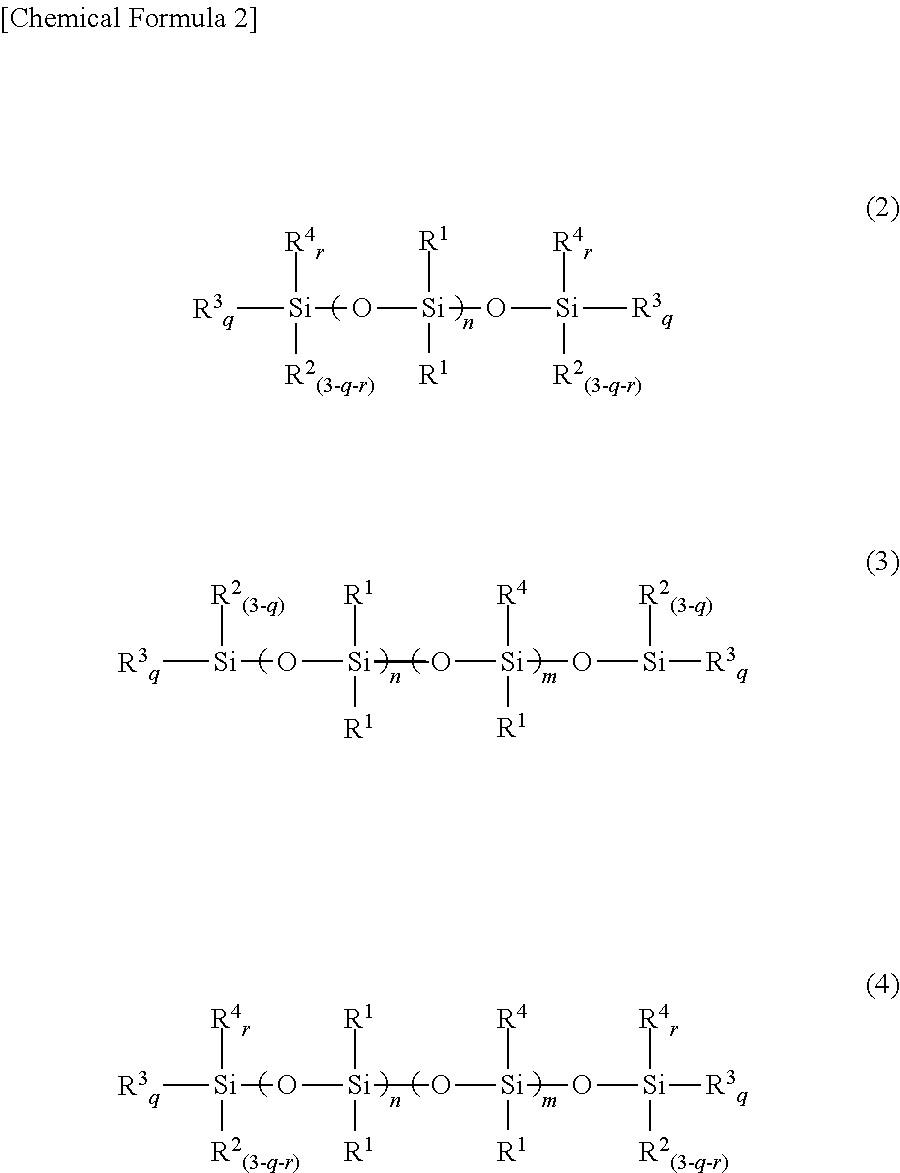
[R3q][Si](O[Si](O[Si]([R3q])([R2(3-q-r)])[R4r])([R1])[R1])([R2(3-q-r)])[R4r].[R3q][Si]([R2(3-q)])O[Si](O[Si](O[Si]([R3q])[R2(3-q)])([R4])[R1])(C)([R1])[R1].[R3q][Si]([R4r])(O[Si](O[Si](O[Si]([R3q])([R4r])[R2(3-q-r)])([R4])[R1])(C)([R1])[R1])[R2(3-q-r)]
